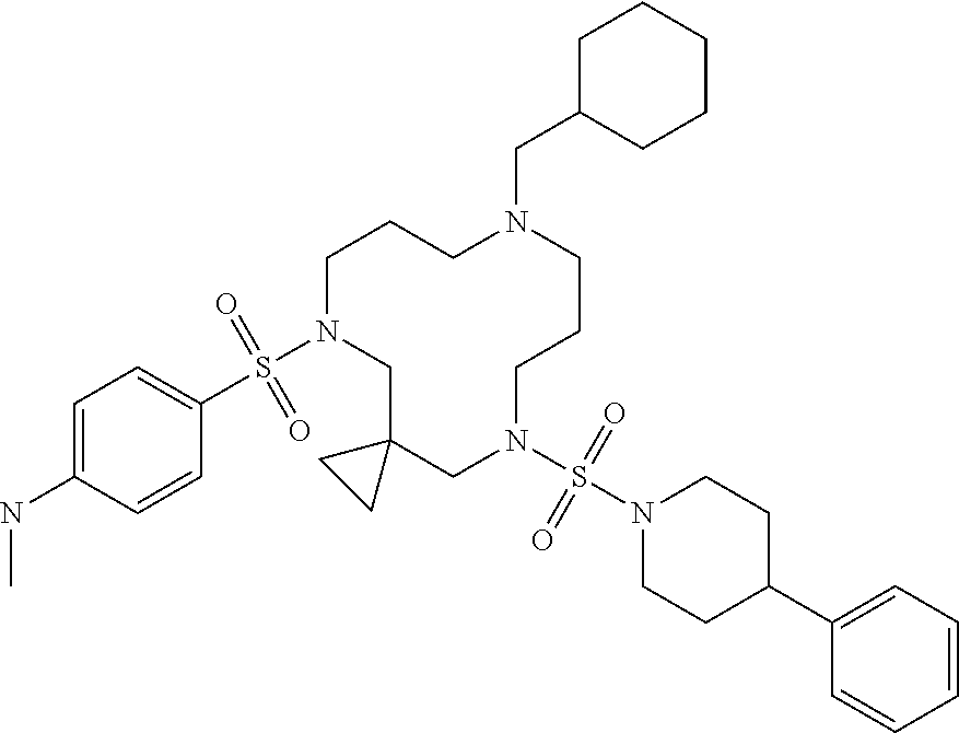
C1N(S(C2=CC=C(NC)C=C2)(=O)=O)CC2(CN(S(N3CCC(C4=CC=CC=C4)CC3)(=O)=O)CCCN(CC3CCCCC3)CC1)CC2
